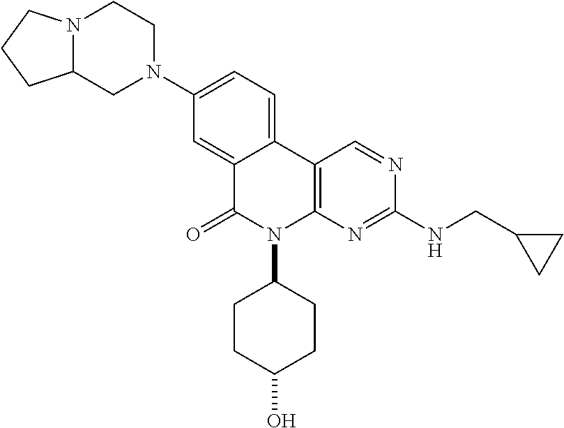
N1(C2=CC=C3C(=C2)C(=O)N(C2CCC(O)CC2)C2=C3C=NC(NCC3CC3)=N2)CCN2C(C1)CCC2
